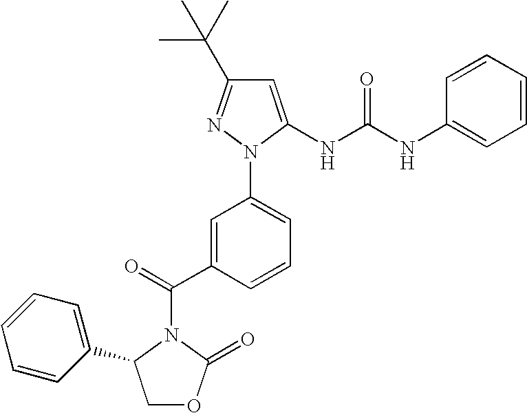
C1=C(NC(NC2=CC=CC=C2)=O)N(C2=CC=CC(C(=O)N3C(C4=CC=CC=C4)COC3=O)=C2)N=C1C(C)(C)C
